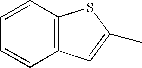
C1=CC2=C(C=C1)SC(C)=C2
